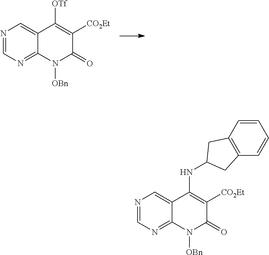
N1=CN=C2C(=C1)C([OTf])=C([CO2Et])C(=O)N2[OBn].N1=CN=C2C(=C1)C(NC1CC3=C(C=CC=C3)C1)=C([CO2Et])C(=O)N2[OBn]
